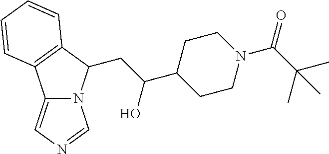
C12=CN=CN1C(CC(O)C1CCN(C(C(C)(C)C)=O)CC1)C1=C2C=CC=C1
